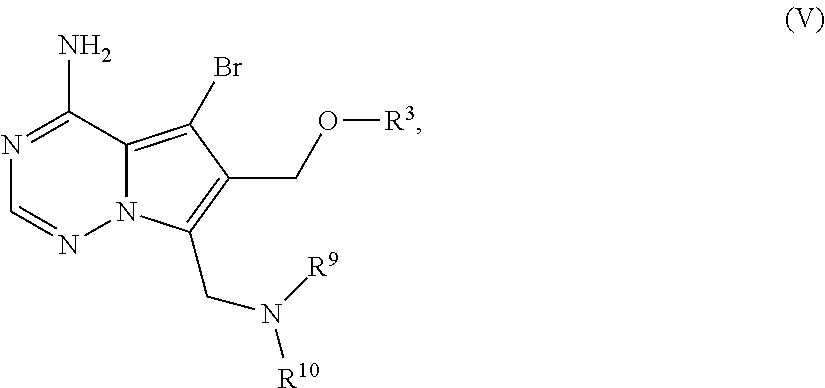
N1=C(N)C2=C(Br)C(CO[R3])=C(CN([R9])[R10])N2N=C1
